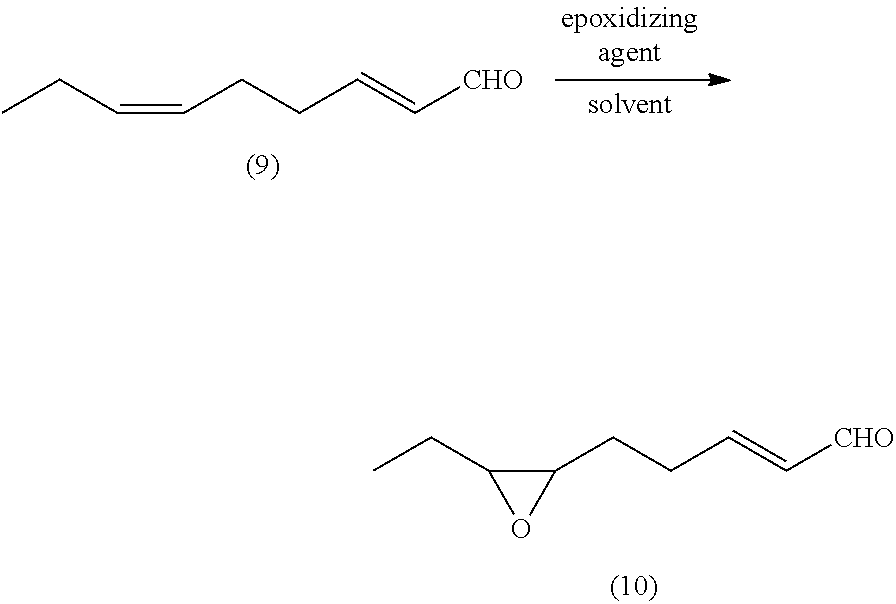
CCC=CCCC=C[CHO].CCC1C(CCC=C[CHO])O1
